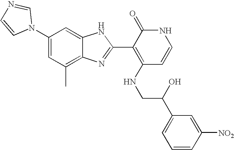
C1(C)=C2C(=CC(N3C=NC=C3)=C1)NC(C1=C(NCC(C3=CC=CC([NO2])=C3)O)C=CNC1=O)=N2
